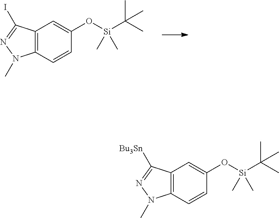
C12=C(C=CC(O[Si](C(C)(C)C)(C)C)=C1)N(C)N=C2I.C12=C(C=CC(O[Si](C(C)(C)C)(C)C)=C1)N(C)N=C2[Bu3Sn]
